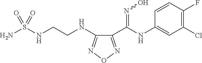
NS(NCCNC1=NON=C1C(=NO)NC1=CC(Cl)=C(F)C=C1)(=O)=O
